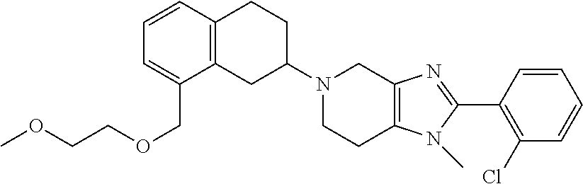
C12=C(CC(N3CCC4=C(C3)N=C(C3=C(Cl)C=CC=C3)N4C)CC1)C(COCCOC)=CC=C2
